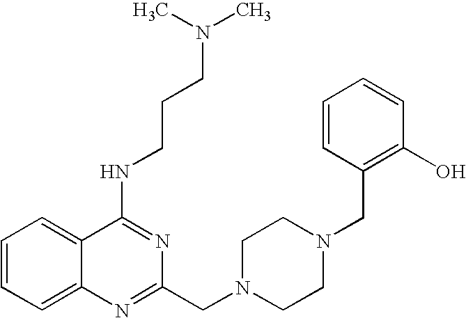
C1=CC=C2C(=C1)C(NCCCN(C)C)=NC(CN1CCN(CC3=C(O)C=CC=C3)CC1)=N2
